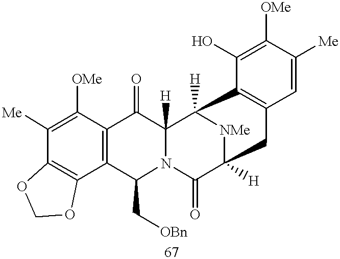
C12=C(C([OMe])=C([Me])C3=C1OCO3)C(=O)C1([H])N(C2C[OBn])C(=O)C2([H])[NMe]C1([H])C1=C(C=C([Me])C([OMe])=C1O)C2
